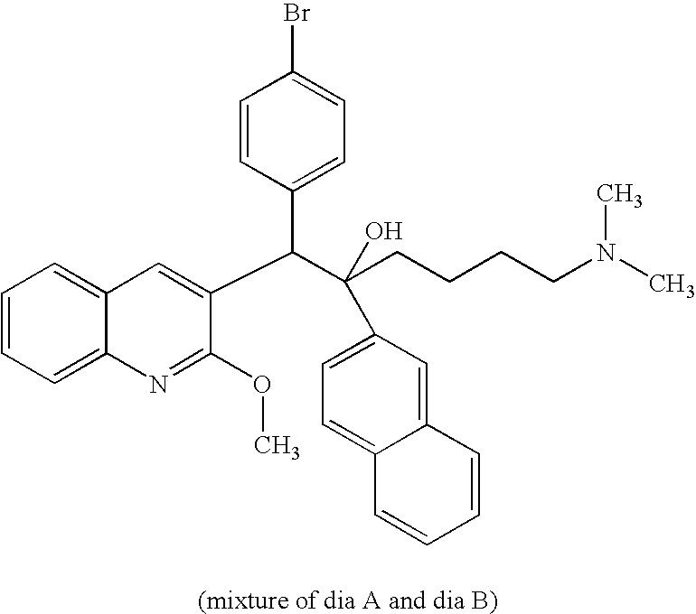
C1=CC(C(C(CCCCN(C)C)(O)C2=CC=C3C(=C2)C=CC=C3)C2=CC3=CC=CC=C3N=C2OC)=CC=C1Br
